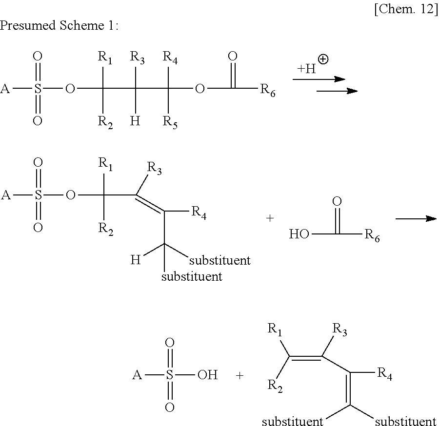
[H].[A]S(OC([R1])([R2])C([R3])([H])C(OC([R6])=O)([R4])[R5])(=O)=O.[A]S(O)(=O)=O.C([R1])([R2])=C([R3])C(=C([substituent])[substituent])[R4].[A]S(OC([R1])([R2])C([R3])=C(C([substituent])([H])[substituent])[R4])(=O)=O.OC([R6])=O
